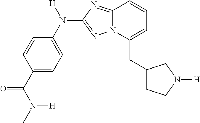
C(C1=CC=CC2=NC(N(C3=CC=C(C(N(C)[H])=O)C=C3)[H])=NN12)C1CCN([H])C1
